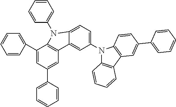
C1(C2=CC=CC=C2)=CC(C2=CC=CC=C2)=CC2=C1N(C1=CC=CC=C1)C1=CC=C(N3C4=C(C5=C3C=CC(C3=CC=CC=C3)=C5)C=CC=C4)C=C21
